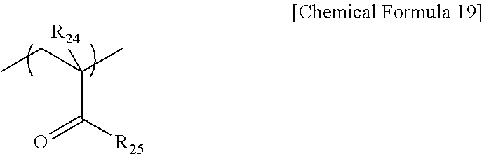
CCC(C)([R24])C([R25])=O
